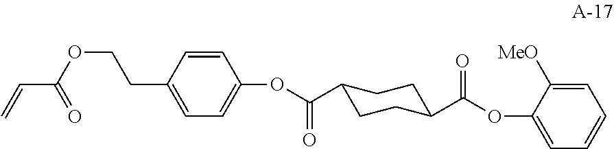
C1(C(OC2=CC=C(CCOC(=O)C=C)C=C2)=O)CCC(C(OC2=CC=CC=C2[MeO])=O)CC1
